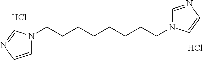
C1=CN=CN1CCCCCCCCN1C=NC=C1.Cl.Cl
